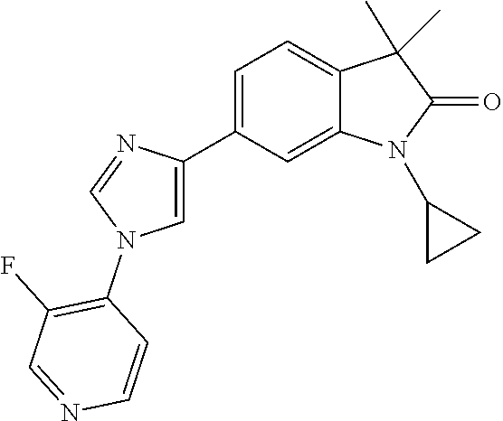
C1(C2=CN(C3=C(F)C=NC=C3)C=N2)=CC=C2C(=C1)N(C1CC1)C(=O)C2(C)C
